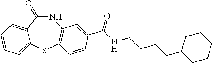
N1C(=O)C2=CC=CC=C2SC2=C1C=C(C(NCCCCC1CCCCC1)=O)C=C2
